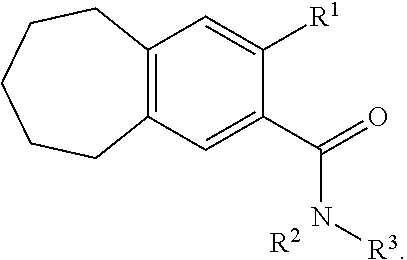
C12=C(C=C(C(N[R3])=O)C([R1])=C1)CCCCC2.[R2]
